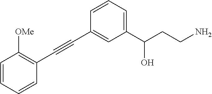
C1=CC=CC(C#CC2=CC(C(CCN)O)=CC=C2)=C1[OMe]
